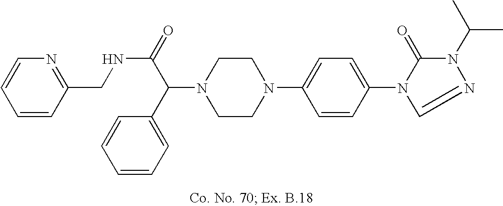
N1(C(C2=CC=CC=C2)C(=O)NCC2=NC=CC=C2)CCN(C2=CC=C(N3C(=O)N(C(C)C)N=C3)C=C2)CC1
